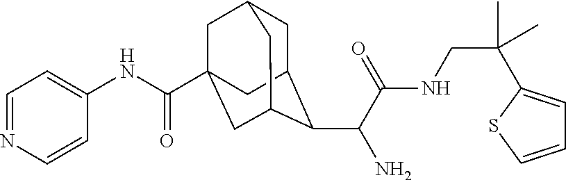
C1C2C(C(C(NCC(C)(C)C3=CC=CS3)=O)N)C3CC(C(NC4=CC=NC=C4)=O)(CC1C3)C2
